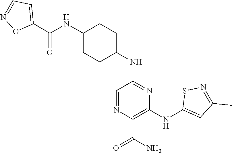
C1(C(NC2CCC(NC3=NC(NC4=CC(C)=NS4)=C(C(N)=O)N=C3)CC2)=O)=CC=NO1
